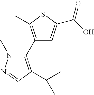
C1(C2=C(C(C)C)C=NN2C)=C(C)SC(C(O)=O)=C1
